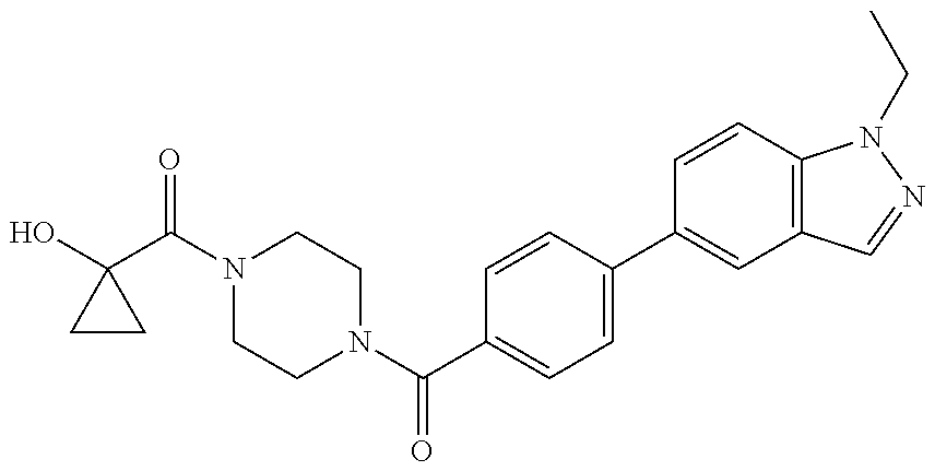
OC1(C(N2CCN(C(C3=CC=C(C4=CC5=C(C=C4)N(CC)N=C5)C=C3)=O)CC2)=O)CC1
